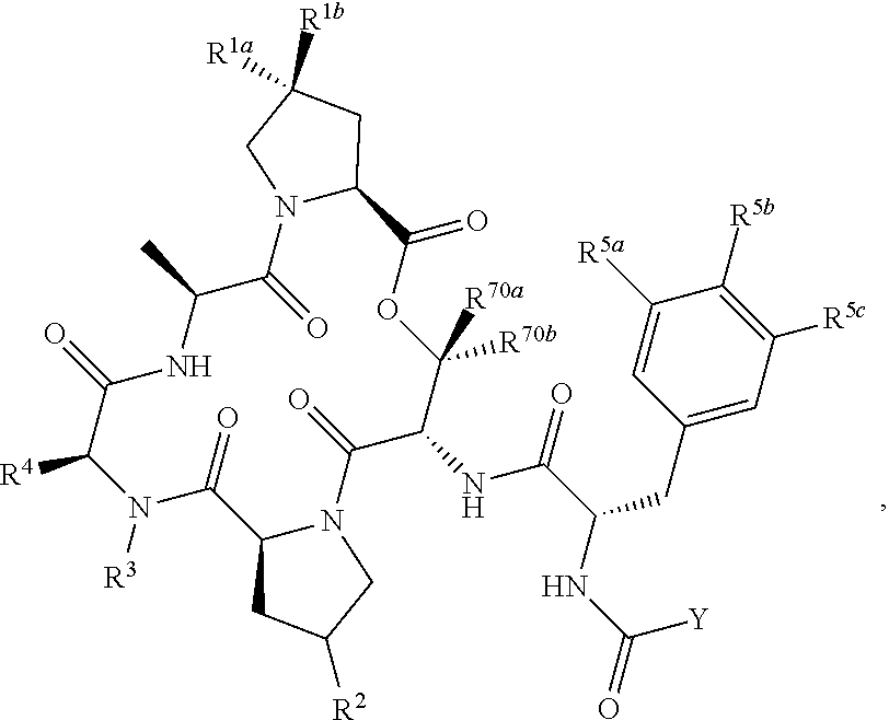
C1([R5a])=CC(CC(C(NC2C([R70a])([R70b])OC(=O)C3N(C(=O)C(C)NC(=O)C([R4])N([R3])C(=O)C4N(C2=O)CC([R2])C4)CC([R1a])([R1b])C3)=O)NC([Y])=O)=CC([R5c])=C1[R5b]
